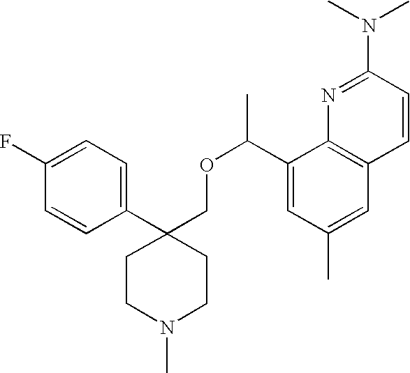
C1(C(OCC2(C3=CC=C(F)C=C3)CCN(C)CC2)C)=CC(C)=CC2=C1N=C(N(C)C)C=C2
